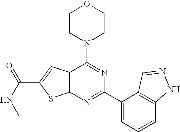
C1CN(C2=NC(C3=CC=CC4=C3C=NN4)=NC3=C2C=C(C(NC)=O)S3)CCO1
